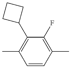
C1=CC(C)=C(F)C(C2CCC2)=C1C
